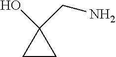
C1(O)(CN)CC1
